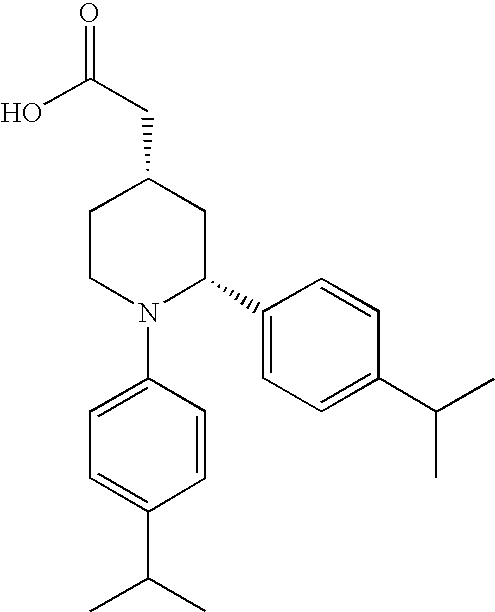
C1CN(C2=CC=C(C(C)C)C=C2)C(C2=CC=C(C(C)C)C=C2)CC1CC(=O)O
